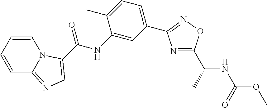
C1=CC=CC2=NC=C(C(NC3=CC(C4=NOC(C(NC(OC)=O)C)=N4)=CC=C3C)=O)N12
